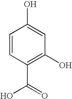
C1=CC(C(=O)O)=C(O)C=C1O
